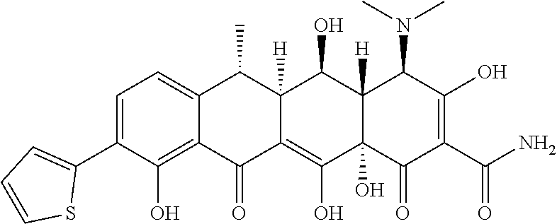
C1=C(C2=CC=CS2)C(O)=C2C(=C1)C(C)C1([H])C(=C(O)C3(O)C([H])(C1O)C(N(C)C)C(O)=C(C(N)=O)C3=O)C2=O
